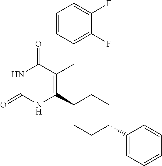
C1=CC(CC2=C(C3CCC(C4=CC=CC=C4)CC3)NC(=O)NC2=O)=C(F)C(F)=C1
